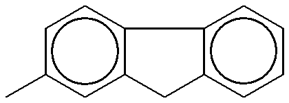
c1c(C)cc2c(c1)-c1c(cccc1)C2
